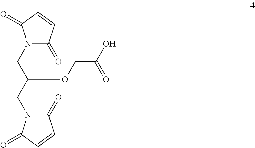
C1(=O)N(CC(CN2C(=O)C=CC2=O)OCC(O)=O)C(=O)C=C1
